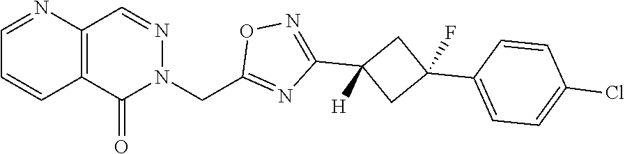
C12=C(C=NN(CC3=NC(C4([H])CC(C5=CC=C(Cl)C=C5)(F)C4)=NO3)C1=O)N=CC=C2
